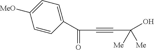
C(C#CC(O)([Me])[Me])(=O)C1=CC=C([MeO])C=C1
